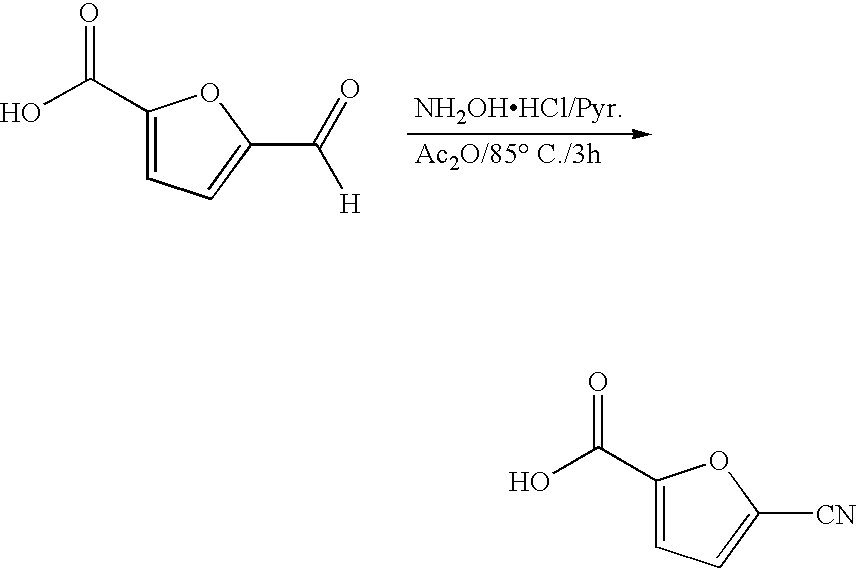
C1(C(O)=O)=CC=C(C(=O)[H])O1.C1(C(O)=O)=CC=C([CN])O1
